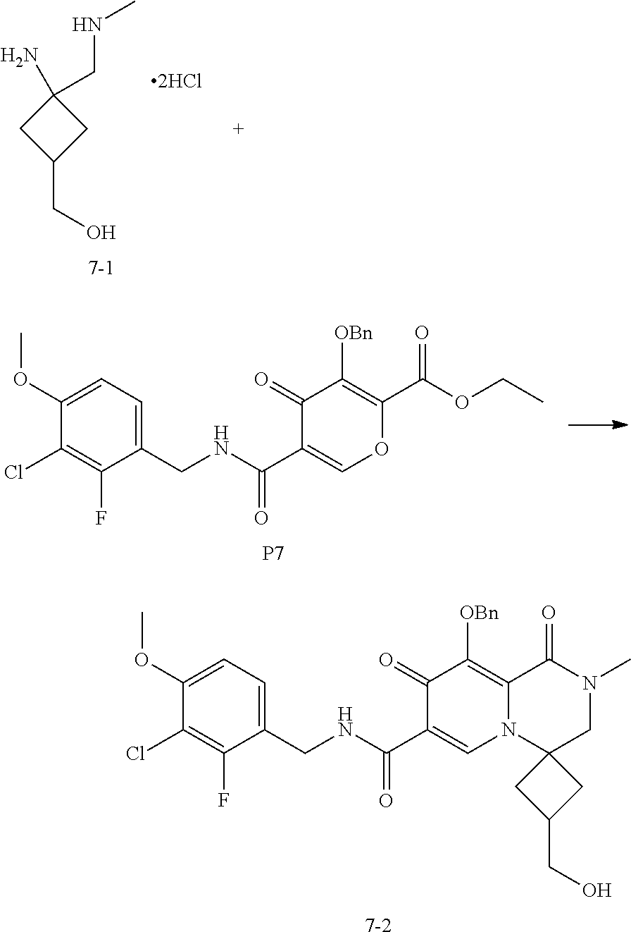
C1(N)(CNC)CC(CO)C1.[P7].C1(CNC(C2=COC(C(OCC)=O)=C([OBn])C2=O)=O)=CC=C(OC)C(Cl)=C1F.C1(CNC(C2=CN3C(=C([OBn])C2=O)C(=O)N(C)CC32CC(CO)C2)=O)=CC=C(OC)C(Cl)=C1F.[7-2]
